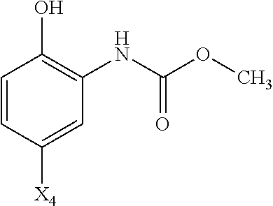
C1=CC([X4])=CC(NC(OC)=O)=C1O
